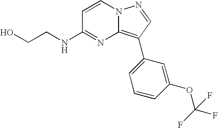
OCCNC1=NC2=C(C3=CC=CC(OC(F)(F)F)=C3)C=NN2C=C1
